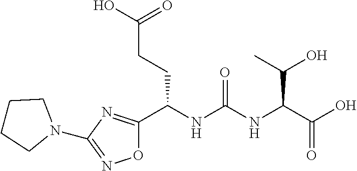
O1C(C(NC(NC(C(O)=O)C(C)O)=O)CCC(O)=O)=NC(N2CCCC2)=N1
